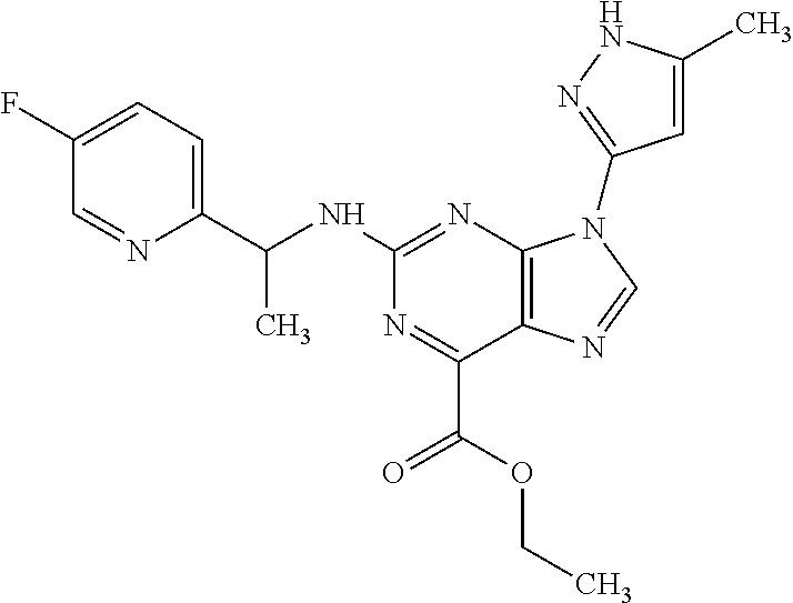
C1(NC(C2=CC=C(F)C=N2)C)=NC2=C(C(C(OCC)=O)=N1)N=CN2C1=NNC(C)=C1
